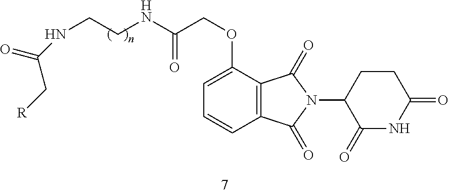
C12=C(C(OCC(NCCNC(=O)C[R])=O)=CC=C1)C(=O)N(C1C(=O)NC(=O)CC1)C2=O
